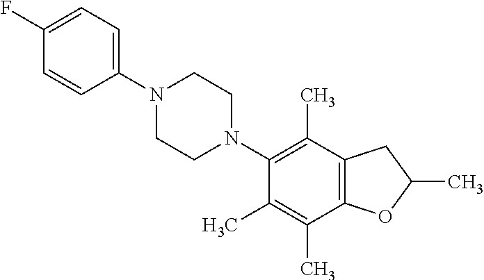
C1(F)=CC=C(N2CCN(C3=C(C)C4=C(C(C)=C3C)OC(C)C4)CC2)C=C1
